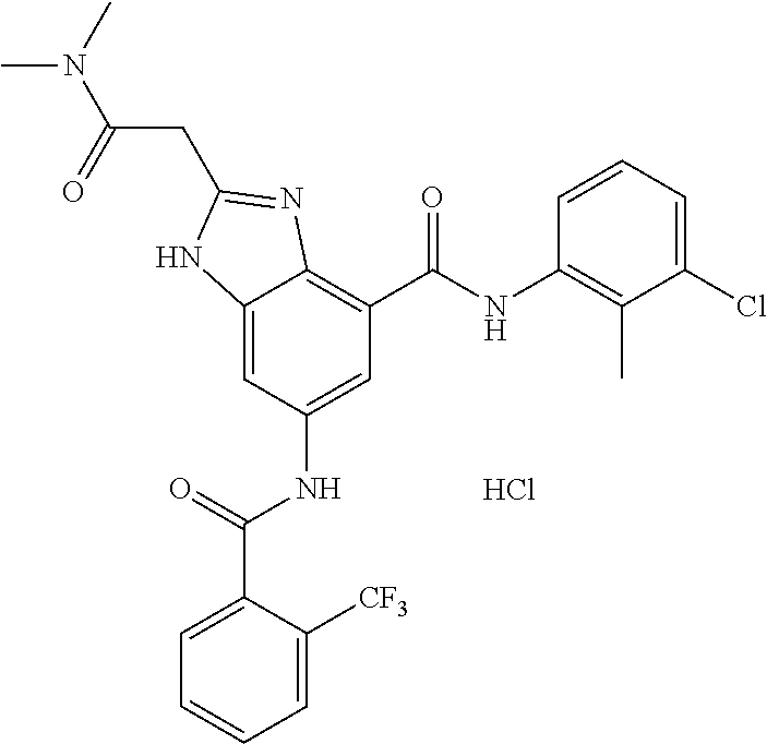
Cl.C12=CC(NC(C3=CC=CC=C3[CF3])=O)=CC(C(NC3=C(C)C(Cl)=CC=C3)=O)=C1N=C(CC(=O)N(C)C)N2
